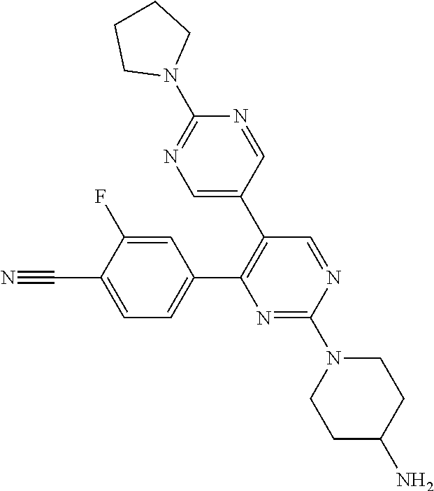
C1(C2=C(C3=CN=C(N4CCCC4)N=C3)C=NC(N3CCC(N)CC3)=N2)=CC=C(C#N)C(F)=C1
